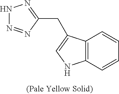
N1N=NC(CC2=CNC3=C2C=CC=C3)=N1
